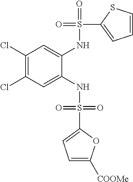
C1(Cl)=C(Cl)C=C(NS(=O)(=O)C2=CC=C([COOMe])O2)C(NS(=O)(C2=CC=CS2)=O)=C1
